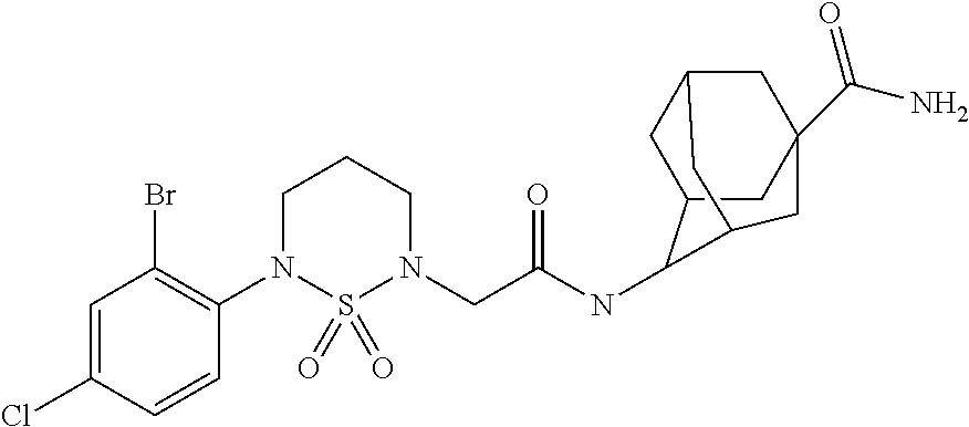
C1=C(Cl)C=CC(N2S(=O)(=O)N(CC(NC3C4CC5CC(C(=O)N)(CC3C5)C4)=O)CCC2)=C1Br
